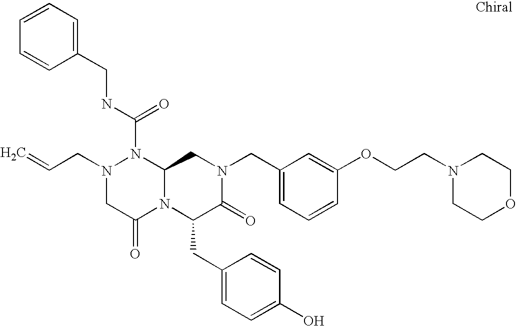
N(C(N1N(CC=C)CC(=O)N2C1CN(CC1=CC=CC(OCCN3CCOCC3)=C1)C(=O)C2CC1=CC=C(O)C=C1)=O)CC1=CC=CC=C1
